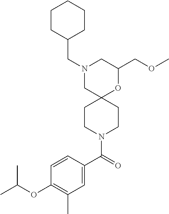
N1(CC2CCCCC2)CC2(OC(COC)C1)CCN(C(C1=CC(C)=C(OC(C)C)C=C1)=O)CC2
